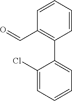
C1=CC(C=O)=C(C2=CC=CC=C2Cl)C=C1
